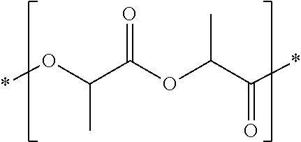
*OC(C(OC(C(*)=O)C)=O)C
